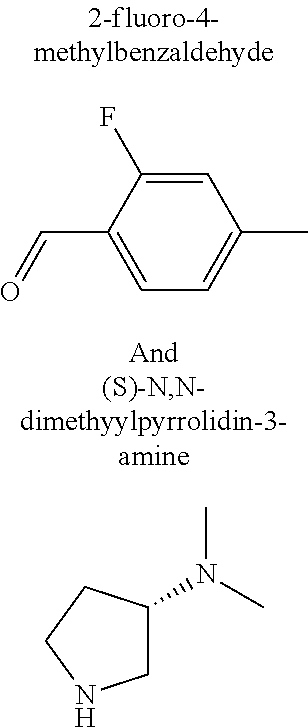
O=CC1=CC=C(C)C=C1F.C1C(N(C)C)CCN1
